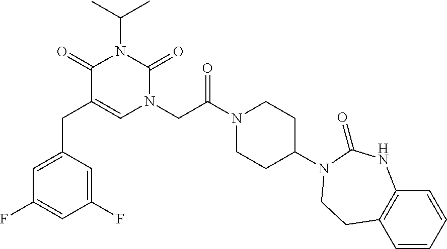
C1(CC2=CN(CC(N3CCC(N4C(=O)NC5=C(C=CC=C5)CC4)CC3)=O)C(=O)N(C(C)C)C2=O)=CC(F)=CC(F)=C1
